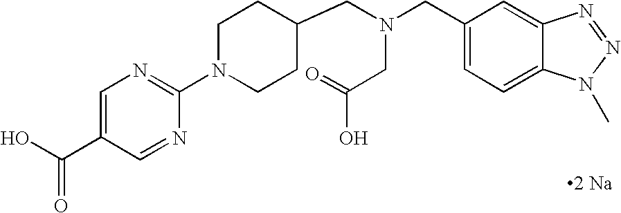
C1=C(C(O)=O)C=NC(N2CCC(CN(CC3=CC=C4C(=C3)N=NN4C)CC(O)=O)CC2)=N1.[2 Na]
